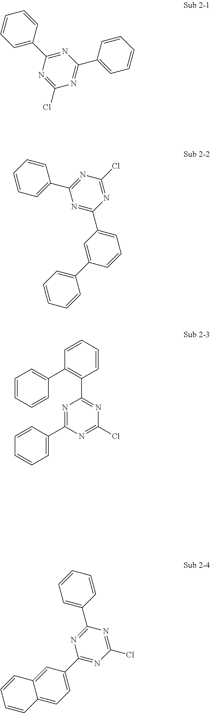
N1=C(C2=CC=CC=C2)N=C(Cl)N=C1C1=CC=CC=C1.N1=C(C2=CC=CC(C3=CC=CC=C3)=C2)N=C(Cl)N=C1C1=CC=CC=C1.N1=C(C2=CC=CC=C2)N=C(Cl)N=C1C1=C(C2=CC=CC=C2)C=CC=C1.C1(C2=CC=C3C(=C2)C=CC=C3)=NC(Cl)=NC(C2=CC=CC=C2)=N1
